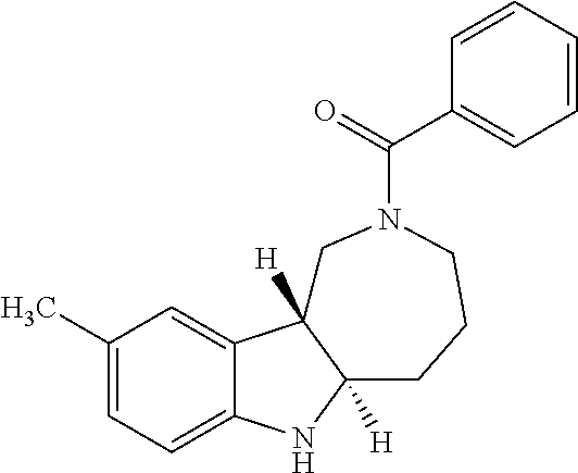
C1(C)=CC=C2C(=C1)C1([H])C([H])(N2)CCCN(C(C2=CC=CC=C2)=O)C1
